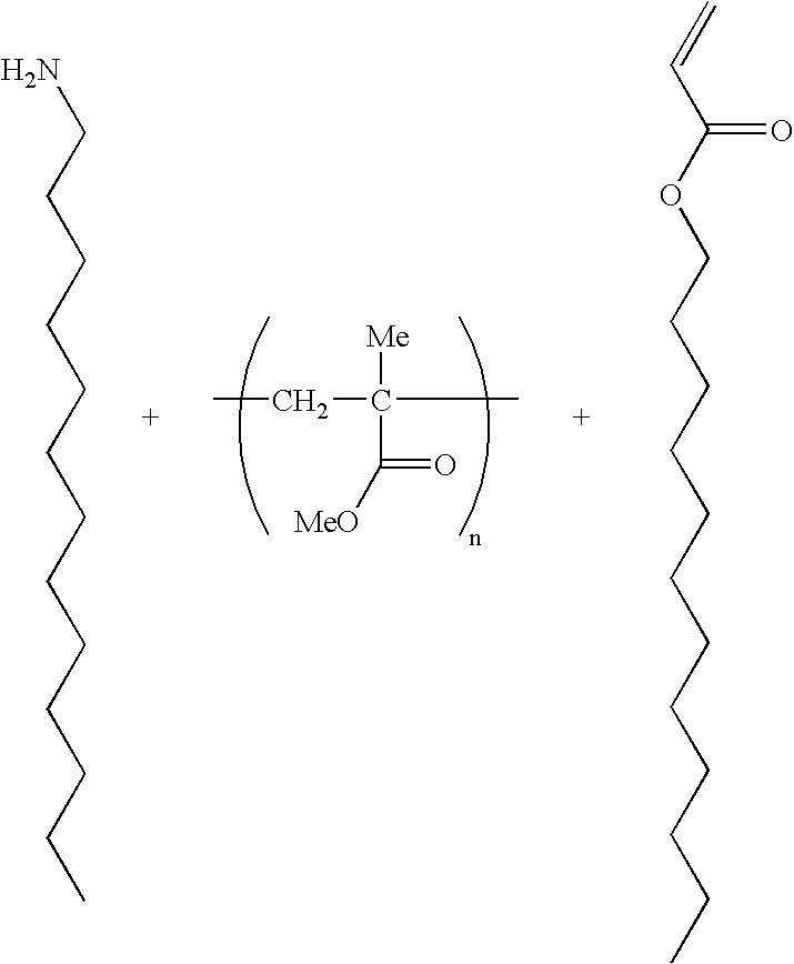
CCC([Me])(C)C([MeO])=O.NCCCCCCCCCCCCC.C(C(OCCCCCCCCCCCC)=O)=C
